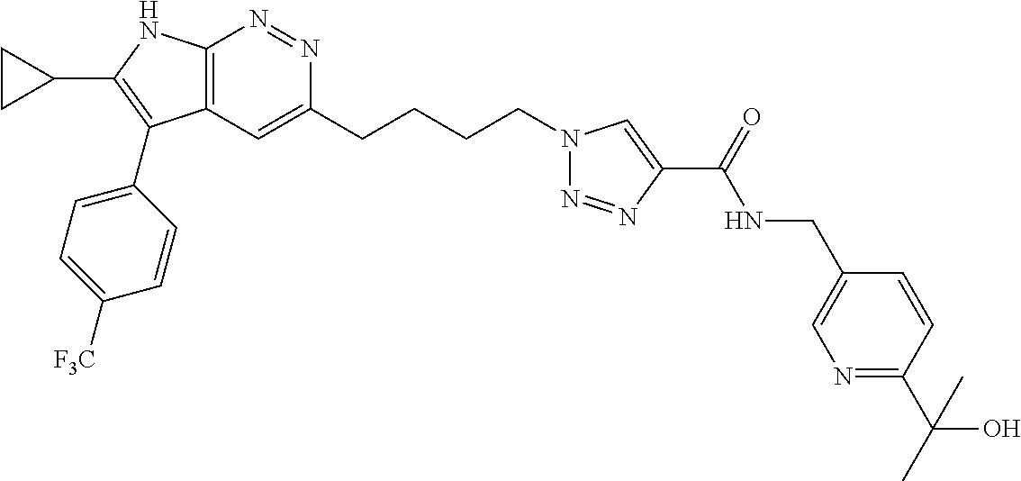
N1=NC2=C(C=C1CCCCN1N=NC(C(NCC3=CN=C(C(C)(O)C)C=C3)=O)=C1)C(C1=CC=C([F3C])C=C1)=C(C1CC1)N2
